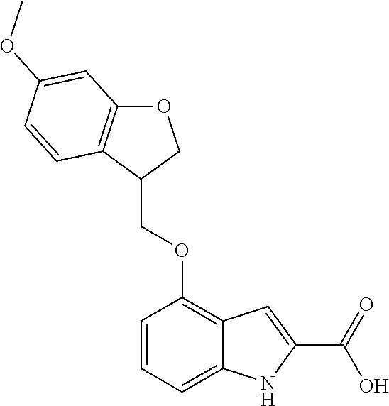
C1=CC=C2C(=C1OCC1COC3=C1C=CC(OC)=C3)C=C(C(=O)O)N2
